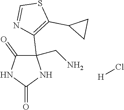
C1(C2=C(C3CC3)SC=N2)(CN)C(=O)NC(=O)N1.[H]Cl
